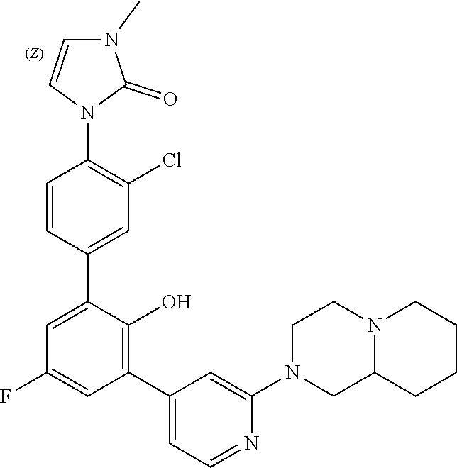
C1C2N(CCCC2)CCN1C1=CC(C2=C(O)C(C3=CC(Cl)=C(N4C=CN(C)C4=O)C=C3)=CC(F)=C2)=CC=N1
